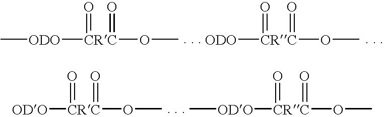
C[ODO][CRC](=O)(=O)OC.[ODO][CRC](=O)(=O)OC.[ODO][CRC](=O)(=O)OC.[ODO]([CRC](=O)(=O)OC)C
